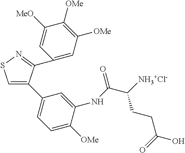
C1(C2=CSN=C2C2=CC([OMe])=C([OMe])C([MeO])=C2)=CC=C([OMe])C(NC(C([NH3+Cl-])CCC(O)=O)=O)=C1
